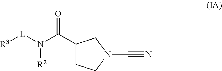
C1(C(N([L][R3])[R2])=O)CCN(C#N)C1
